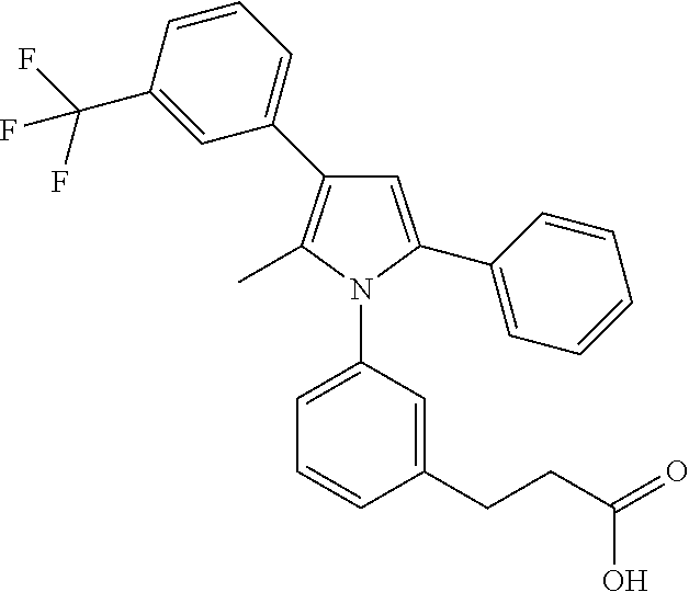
C1=CC(C(F)(F)F)=CC(C2=C(C)N(C3=CC=CC(CCC(=O)O)=C3)C(C3=CC=CC=C3)=C2)=C1
